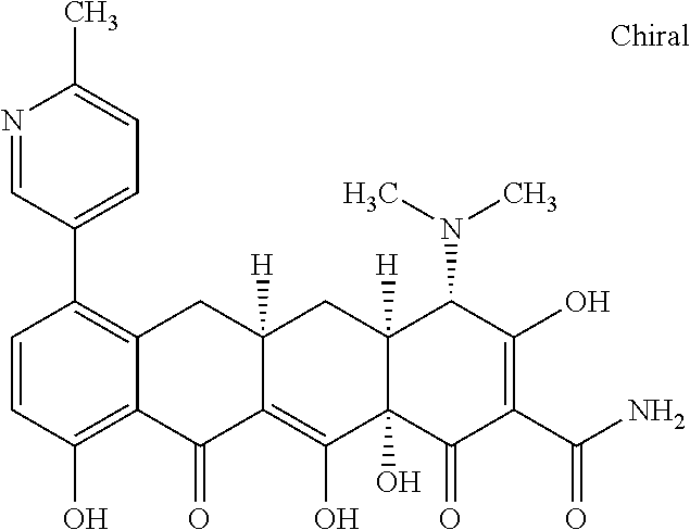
C12([H])C(O)(C(=O)C(C(N)=O)=C(O)C1N(C)C)C(O)=C1C([H])(C2)CC2=C(C3=CC=C(C)N=C3)C=CC(O)=C2C1=O
